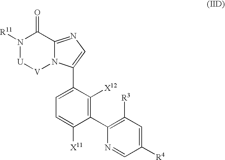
N1([R11])[U][V]N2C(=NC=C2C2=CC=C([X11])C(C3=C([R3])C=C([R4])C=N3)=C2[X12])C1=O
